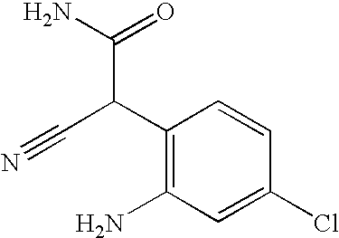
C1(C(C#N)C(N)=O)=C(N)C=C(Cl)C=C1
